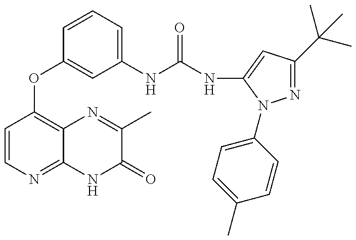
C1=CN=C2C(=C1OC1=CC(NC(NC3=CC(C(C)(C)C)=NN3C3=CC=C(C)C=C3)=O)=CC=C1)N=C(C)C(=O)N2
